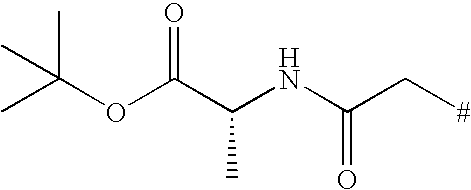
CC(OC(C(NC(C[#])=O)C)=O)(C)C
